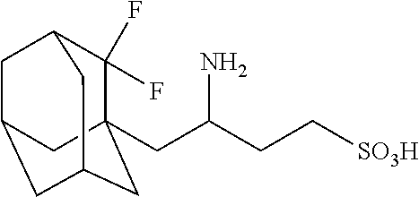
C1(F)(F)C2(CC(CC[SO3H])N)CC3CC(CC1C3)C2
